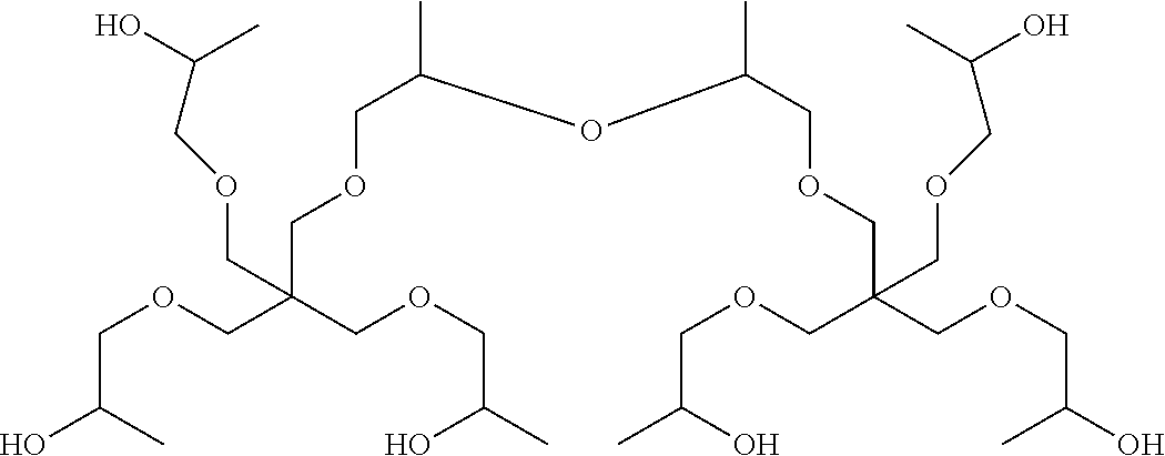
C(C(C)O)OCC(COCC(O)C)(COCC(C)OC(COCC(COCC(O)C)(COCC(C)O)COCC(O)C)C)COCC(O)C
